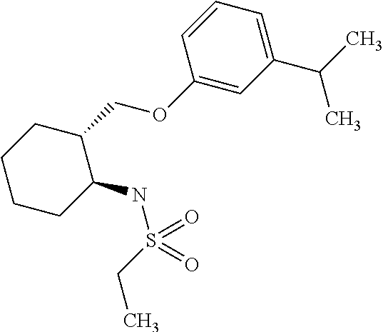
C1CC(NS(=O)(CC)=O)C(COC2=CC(C(C)C)=CC=C2)CC1
